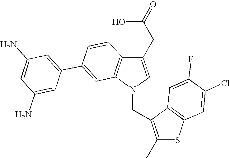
C1(CC(O)=O)=CN(CC2=C(C)SC3=C2C=C(F)C(Cl)=C3)C2=C1C=CC(C1=CC(N)=CC(N)=C1)=C2
